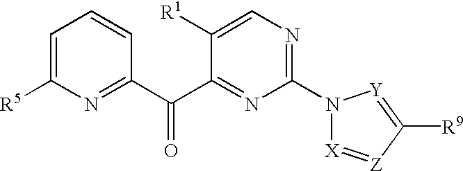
N1(C2=NC=C([R1])C(C(C3=NC([R5])=CC=C3)=O)=N2)[X]=[Z]C([R9])=[Y]1
